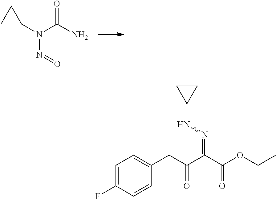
N(N(C1CC1)C(=O)N)=O.C1CC1NN=C(C(CC1=CC=C(F)C=C1)=O)C(OCC)=O
